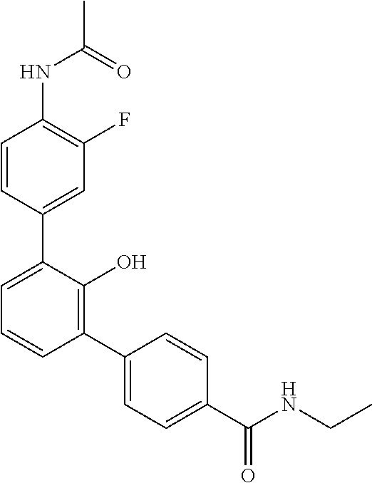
C1=CC(C2=CC=CC(C3=CC=C(C(NCC)=O)C=C3)=C2O)=CC(F)=C1NC(C)=O
